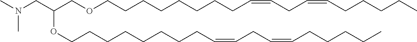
CN(CC(COCCCCCCCCC=CCC=CCCCCC)OCCCCCCCCC=CCC=CCCCCC)C
